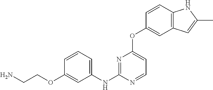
C(COC1=CC(NC2=NC(OC3=CC4=C(C=C3)NC(C)=C4)=CC=N2)=CC=C1)N
